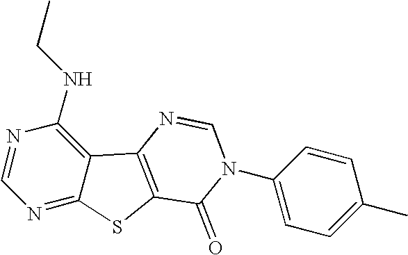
C1=NC(NCC)=C2C(=N1)SC1=C2N=CN(C2=CC=C(C)C=C2)C1=O
